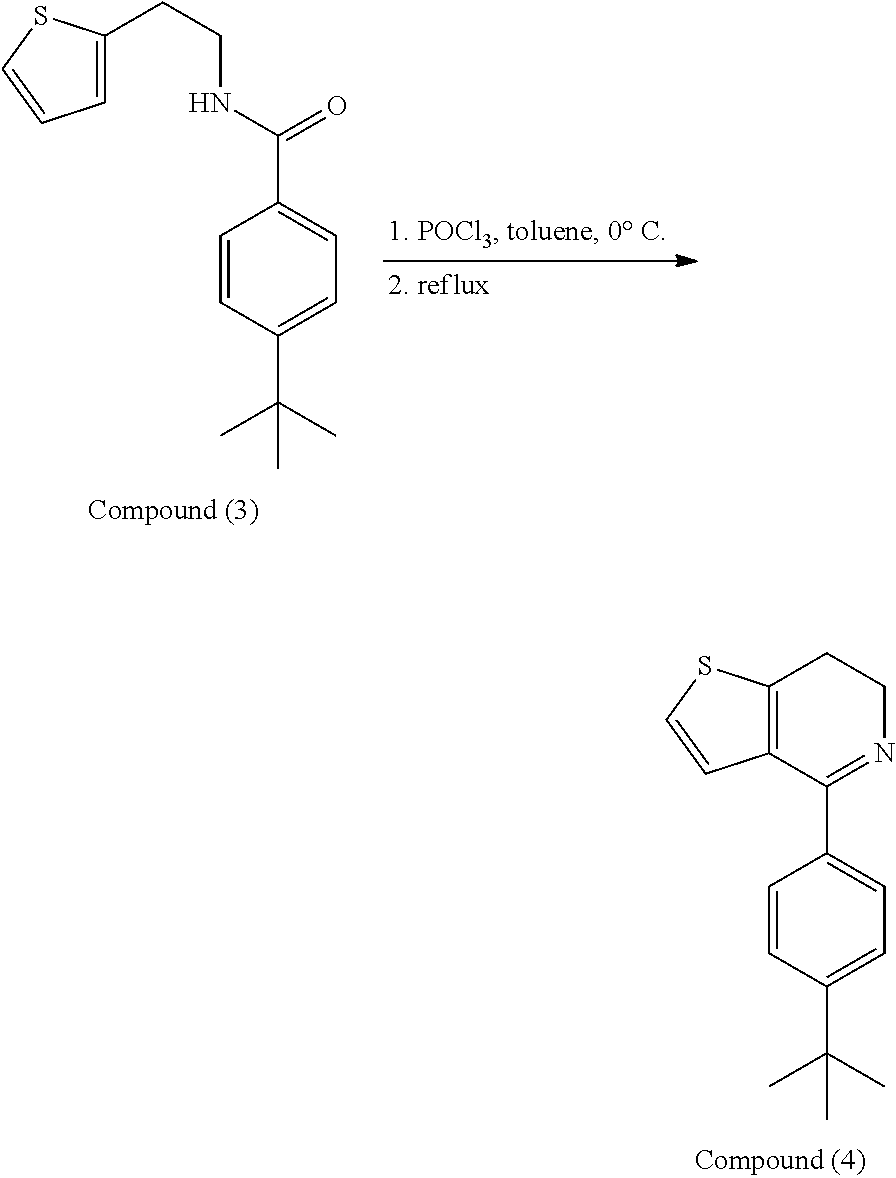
C1=C(CCNC(C2=CC=C(C(C)(C)C)C=C2)=O)SC=C1.C1=CC(C(C)(C)C)=CC=C1C1=NCCC2=C1C=CS2
